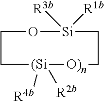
C1O[Si]([R1b])([R3b])CC[O)n][(Si]([R4b])([R2b])C1
